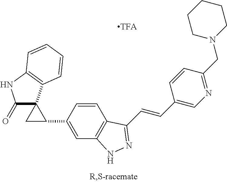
C(=CC1=CN=C(CN2CCCCC2)C=C1)C1=NNC2=C1C=CC(C1CC13C(=O)NC1=C3C=CC=C1)=C2
